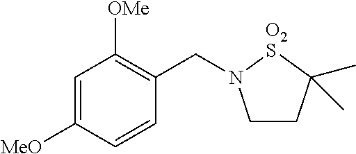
C1CC(C)(C)[O2S]N1CC1=C([OMe])C=C([MeO])C=C1
